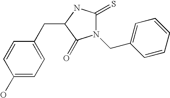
C1(O)=CC=C(CC2C(=O)N(CC3=CC=CC=C3)C(=S)N2)C=C1
